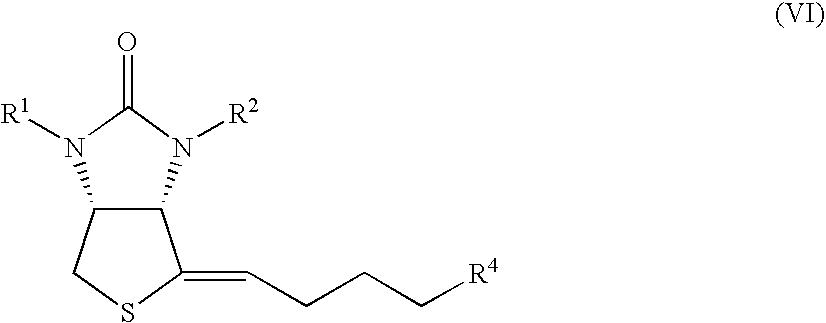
C12C(N([R2])C(=O)N1[R1])C(=CCCC[R4])SC2
